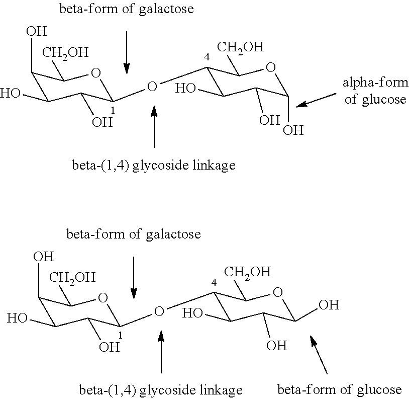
C1(O)C(O)C(O)C(OC2C(O)C(O)C(O)OC2[CH2OH])OC1[CH2OH].C1(O)C(O)C(O)C(OC2C(O)C(O)C(O)OC2[CH2OH])OC1[CH2OH]
